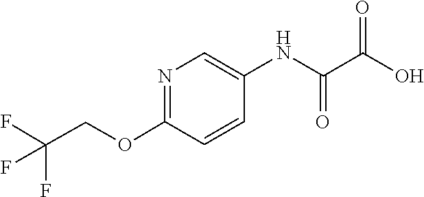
FC(F)(COC1=NC=C(NC(C(O)=O)=O)C=C1)F
